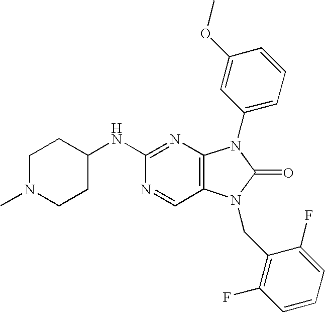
C1(NC2=NC3=C(C=N2)N(CC2=C(F)C=CC=C2F)C(=O)N3C2=CC=CC(OC)=C2)CCN(C)CC1
